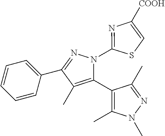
C1=CC=C(C2=NN(C3=NC([COOH])=CS3)C(C3=C(C)N(C)N=C3C)=C2C)C=C1
